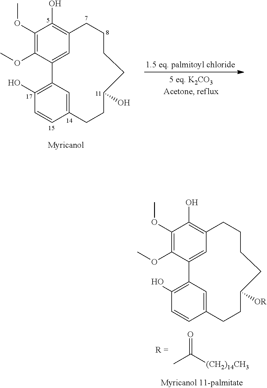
C1(OC)=C(OC)C2=CC(=C1O)CCCCC([OR])CCC1=CC2=C(O)C=C1.O=C([(CH2)14CH3])C.C1(OC)=C(OC)C2=CC(=C1O)CCCCC(O)CCC1=CC2=C(O)C=C1.[1.5 eq. palmitoyl chloride]
